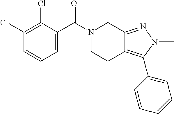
C1=C(C(N2CCC3=C(C4=CC=CC=C4)N(C)N=C3C2)=O)C(Cl)=C(Cl)C=C1
